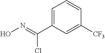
C1=C(C(=NO)Cl)C=C([CF3])C=C1
